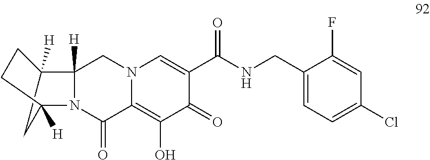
N12C([H])(CN3C(=C(O)C(=O)C(C(NCC4=CC=C(Cl)C=C4F)=O)=C3)C1=O)C1([H])CCC2([H])C1
